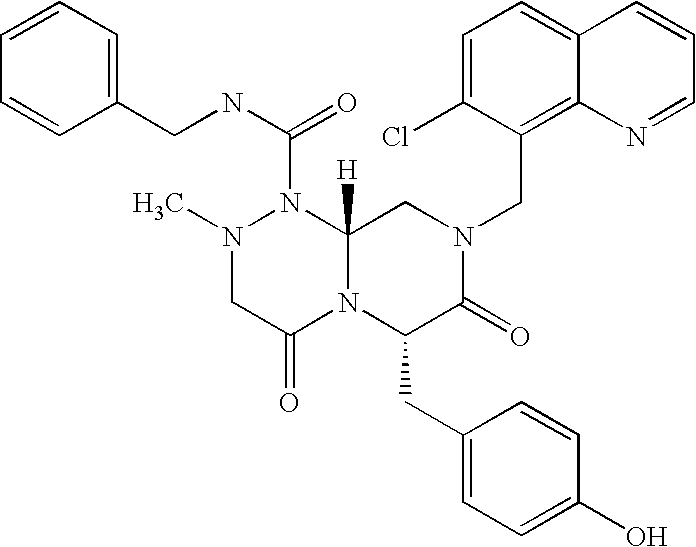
C(N1CC2([H])N(C(NCC3=CC=CC=C3)=O)N(C)CC(=O)N2C(CC2=CC=C(O)C=C2)C1=O)C1=C2C(=CC=C1Cl)C=CC=N2
